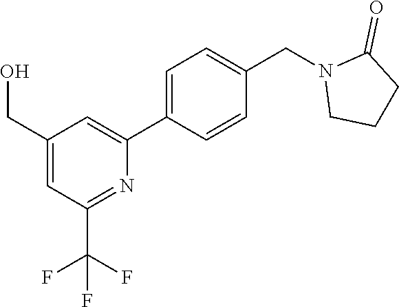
C1CN(CC2=CC=C(C3=CC(CO)=CC(C(F)(F)F)=N3)C=C2)C(=O)C1
